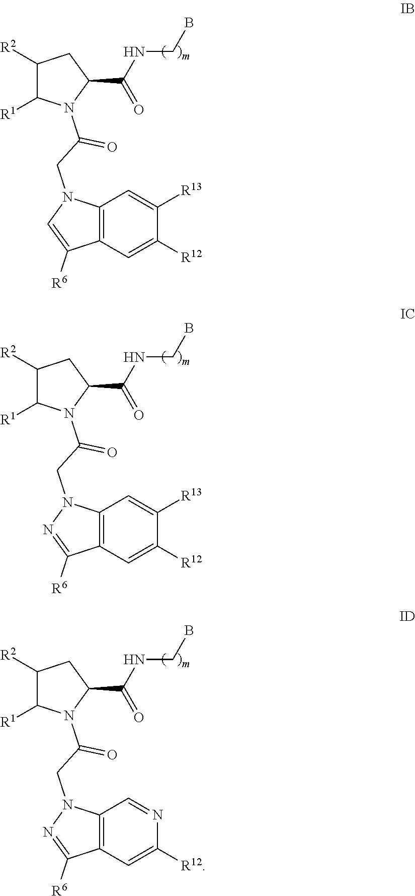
C12=C(C=C([R12])C([R13])=C1)C([R6])=CN2CC(N1C([R1])C([R2])CC1C(NCB)=O)=O.C12=C(C=C([R12])C([R13])=C1)C([R6])=NN2CC(N1C([R1])C([R2])CC1C(NCB)=O)=O.C12=C(C=C([R12])N=C1)C([R6])=NN2CC(N1C([R1])C([R2])CC1C(NCB)=O)=O
